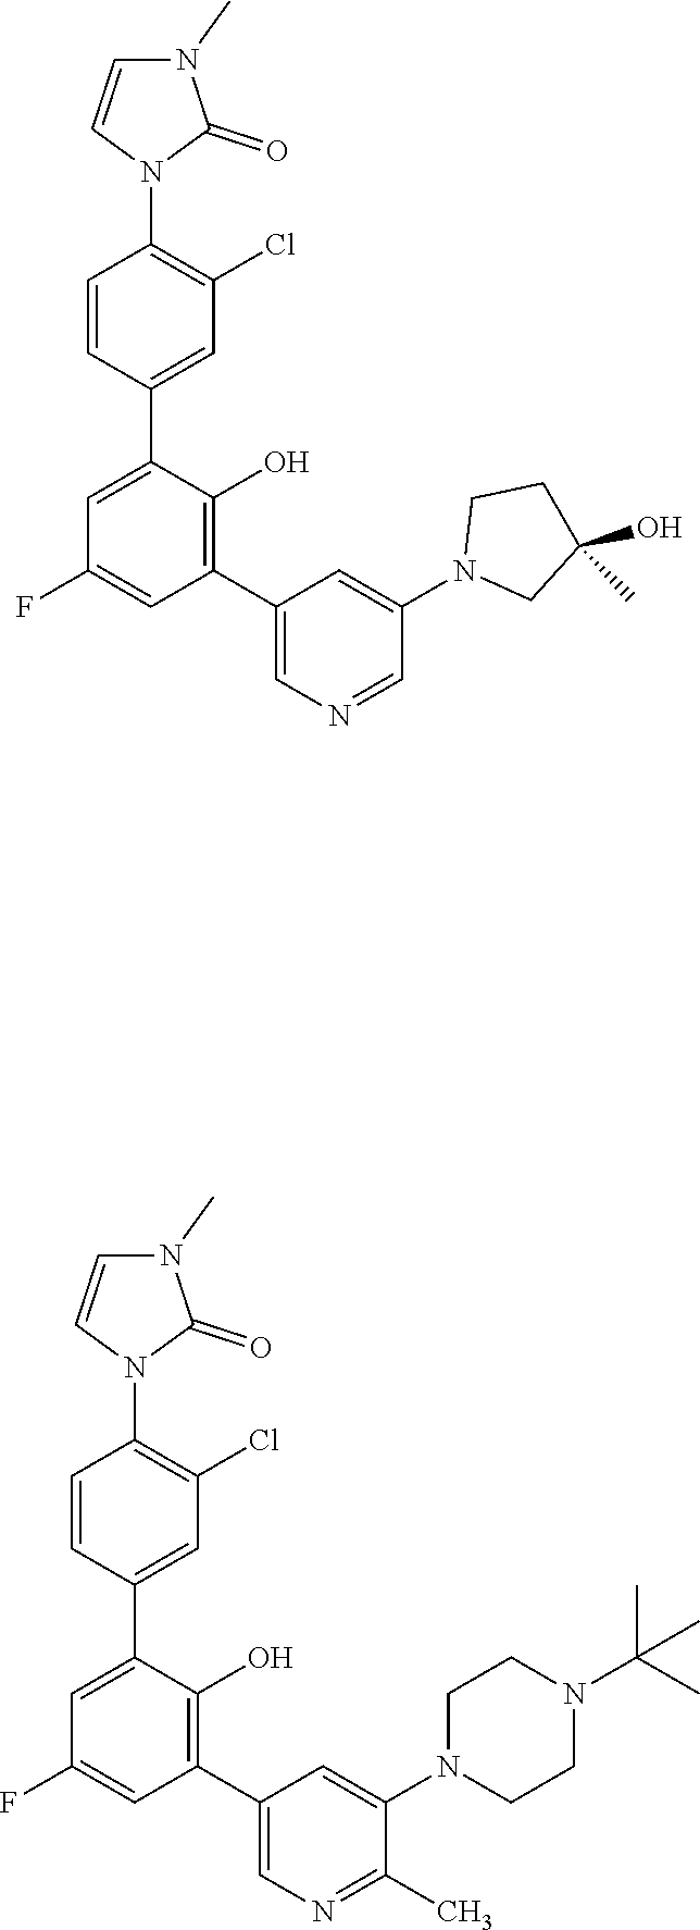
C1=CC(C2=CC(F)=CC(C3=CN=CC(N4CC(O)(C)CC4)=C3)=C2O)=CC(Cl)=C1N1C(=O)N(C)C=C1.C1=CC(C2=CC(F)=CC(C3=CN=C(C)C(N4CCN(C(C)(C)C)CC4)=C3)=C2O)=CC(Cl)=C1N1C(=O)N(C)C=C1
